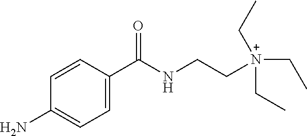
C1=C(C(NCC[N+](CC)(CC)CC)=O)C=CC(N)=C1
